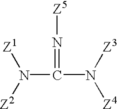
N(C(=N[Z5])N([Z3])[Z4])([Z2])[Z1]
